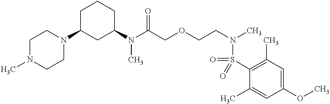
N(C)(C(=O)COCCN(S(=O)(C1=C(C)C=C(OC)C=C1C)=O)C)C1CCCC(N2CCN(C)CC2)C1
